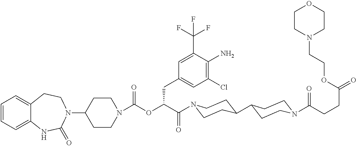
C1=CC=C2C(=C1)CCN(C1CCN(C(OC(C(=O)N3CCC(C4CCN(C(=O)CCC(=O)OCCN5CCOCC5)CC4)CC3)CC3=CC(Cl)=C(N)C(C(F)(F)F)=C3)=O)CC1)C(=O)N2
